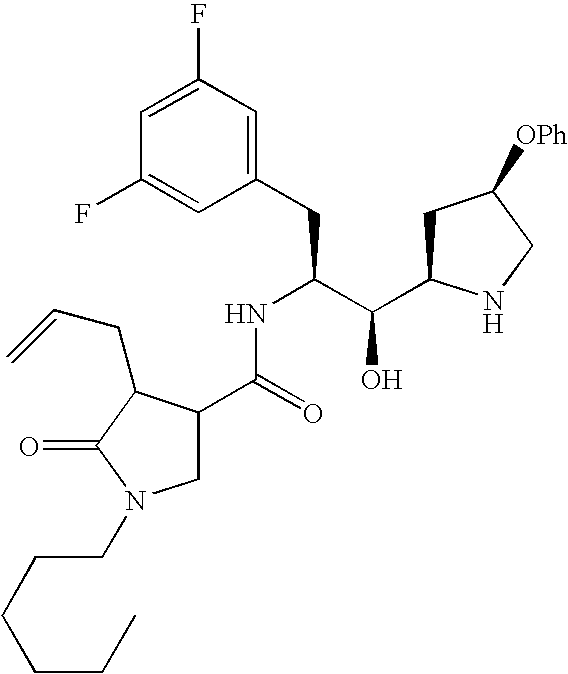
C1(F)=CC(F)=CC(CC(C(C2CC([OPh])CN2)O)NC(C2CN(CCCCCC)C(=O)C2CC=C)=O)=C1
